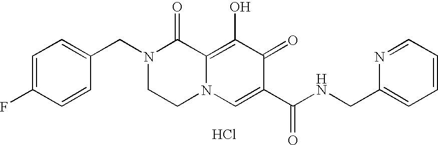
C1=C(CN2CCN3C(=C(O)C(=O)C(C(NCC4=CC=CC=N4)=O)=C3)C2=O)C=CC(F)=C1.Cl
